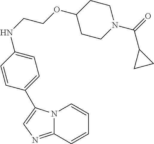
N12C(=NC=C1C1=CC=C(NCCOC3CCN(C(=O)C4CC4)CC3)C=C1)C=CC=C2
